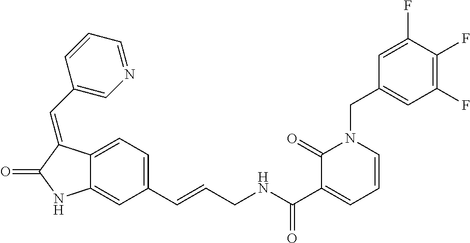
C1(C=C2C3=CC=C(C=CCNC(C4=CC=CN(CC5=CC(F)=C(F)C(F)=C5)C4=O)=O)C=C3NC2=O)=CN=CC=C1
